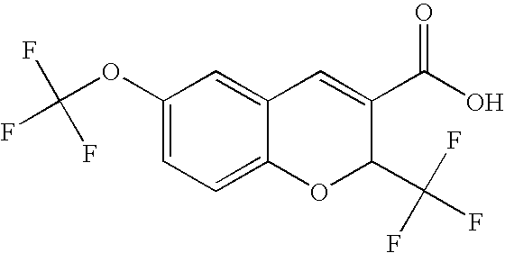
C1(OC(F)(F)F)=CC=C2C(=C1)C=C(C(=O)O)C(C(F)(F)F)O2
